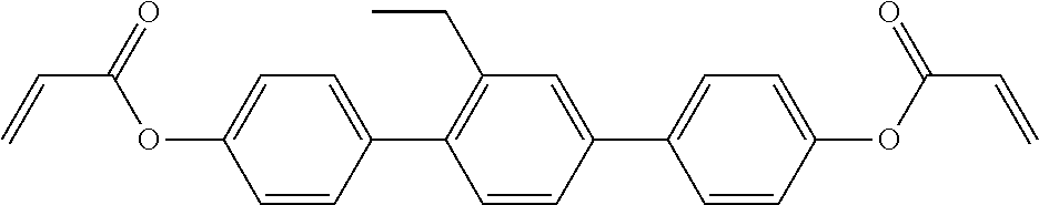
C1=CC(C2=C(CC)C=C(C3=CC=C(OC(C=C)=O)C=C3)C=C2)=CC=C1OC(=O)C=C
